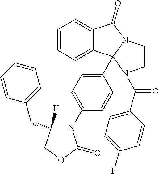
C1=CC=C2C(=C1)C1(C3=CC=C(N4C(=O)OCC4(CC4=CC=CC=C4)[H])C=C3)N(C2=O)CCN1C(C1=CC=C(F)C=C1)=O
